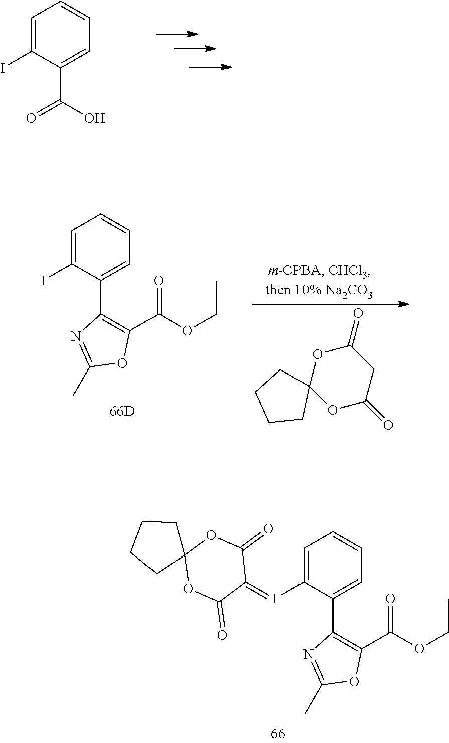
C1=C(I)C(C(O)=O)=CC=C1.O1C(=O)CC(=O)OC12CCCC2.C1=C(I)C(C2=C(C(OCC)=O)OC(C)=N2)=CC=C1.C1=C(I=C2C(=O)OC3(OC2=O)CCCC3)C(C2=C(C(OCC)=O)OC(C)=N2)=CC=C1
